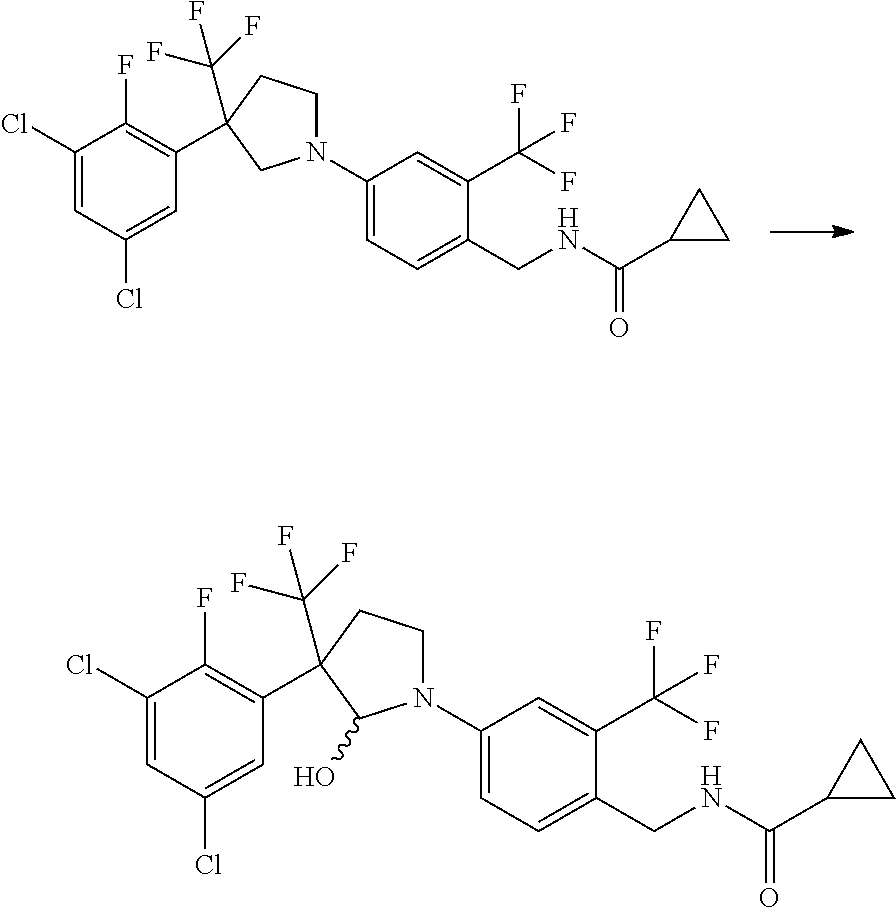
C1(N2CCC(C3=C(F)C(Cl)=CC(Cl)=C3)(C(F)(F)F)C2)=CC=C(CNC(=O)C2CC2)C(C(F)(F)F)=C1.C1(N2CCC(C3=C(F)C(Cl)=CC(Cl)=C3)(C(F)(F)F)C2O)=CC=C(CNC(=O)C2CC2)C(C(F)(F)F)=C1
